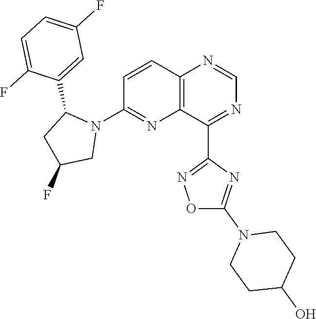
C1=CC2=C(N=C1N1C(C3=CC(F)=CC=C3F)CC(F)C1)C(C1=NOC(N3CCC(O)CC3)=N1)=NC=N2
